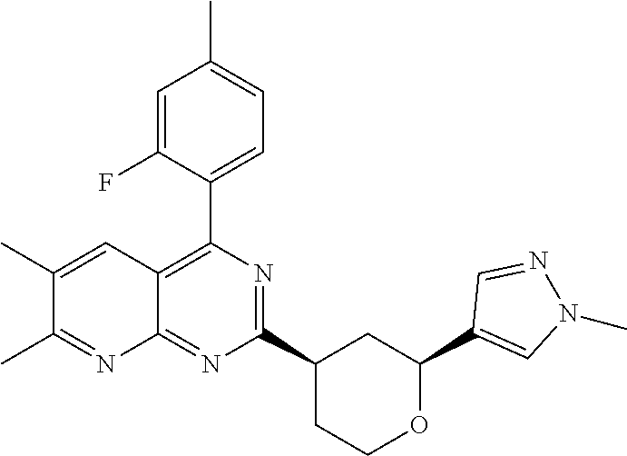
C1(C2=CN(C)N=C2)OCCC(C2=NC(C3=CC=C(C)C=C3F)=C3C(=N2)N=C(C)C(C)=C3)C1
